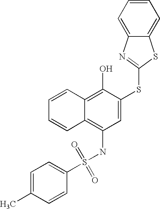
C1=CC=CC2=C(O)C(SC3=NC4=CC=CC=C4S3)=CC(NS(C3=CC=C(C)C=C3)(=O)=O)=C12
